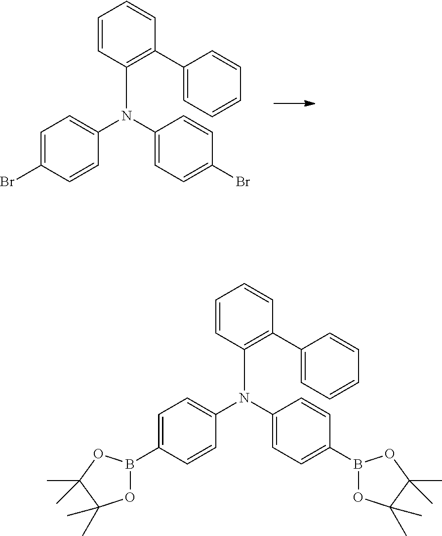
C1=C(Br)C=CC(N(C2=CC=C(Br)C=C2)C2=C(C3=CC=CC=C3)C=CC=C2)=C1.C1=C(B2OC(C)(C)C(C)(C)O2)C=CC(N(C2=CC=C(B3OC(C)(C)C(C)(C)O3)C=C2)C2=C(C3=CC=CC=C3)C=CC=C2)=C1
